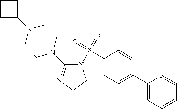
C1(S(=O)(=O)N2C(N3CCN(C4CCC4)CC3)=NCC2)=CC=C(C2=CC=CC=N2)C=C1
